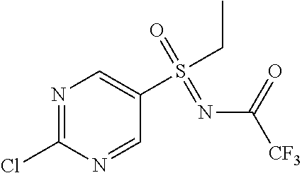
N1=C(Cl)N=CC(S(CC)(=O)=NC([CF3])=O)=C1
